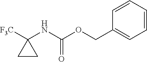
C1(NC(OCC2=CC=CC=C2)=O)([F3C])CC1
